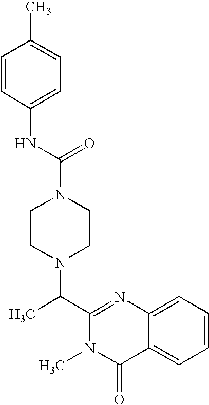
N1(C(NC2=CC=C(C)C=C2)=O)CCN(C(C2=NC3=CC=CC=C3C(=O)N2C)C)CC1
